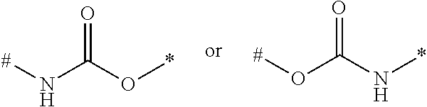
[#]OC(N*)=O.[#]NC(O*)=O
